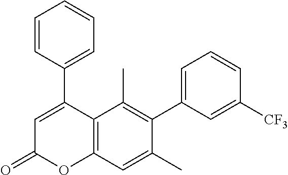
C1(C2=CC(=O)OC3=C2C(C)=C(C2=CC=CC([CF3])=C2)C(C)=C3)=CC=CC=C1
